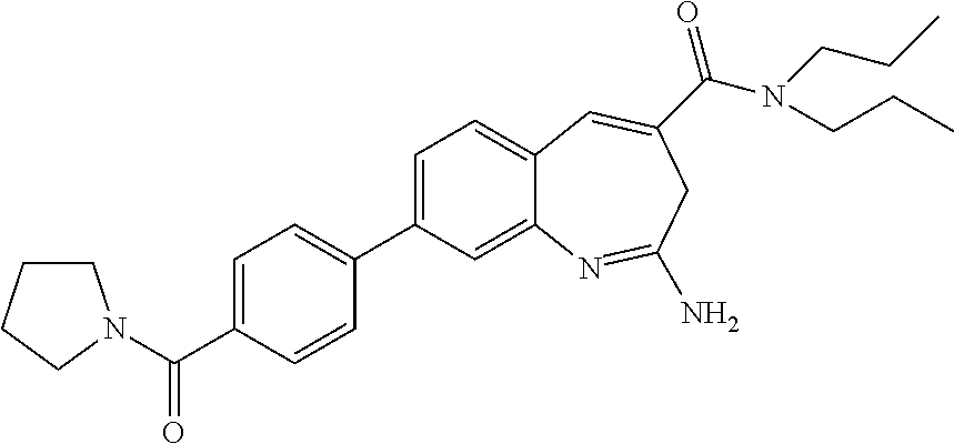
C1CCCN1C(C1=CC=C(C2=CC=C3C(=C2)N=C(N)CC(C(N(CCC)CCC)=O)=C3)C=C1)=O
